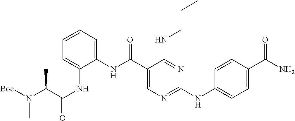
C1(NC(C2=CN=C(NC3=CC=C(C(N)=O)C=C3)N=C2NCCC)=O)=CC=CC=C1NC(=O)C(N(C)[Boc])C
